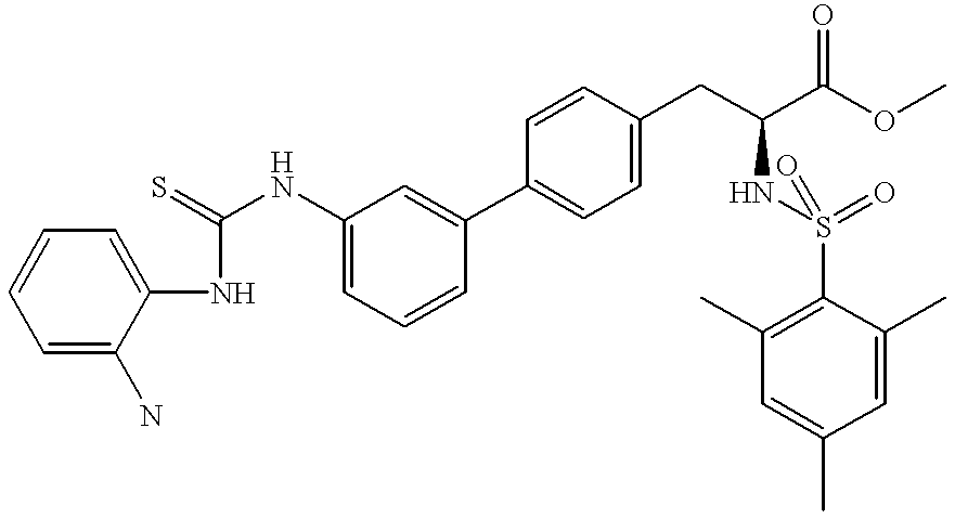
C1=C(C2=CC(NC(NC3=CC=CC=C3N)=S)=CC=C2)C=CC(CC(NS(=O)(C2=C(C)C=C(C)C=C2C)=O)C(=O)OC)=C1
